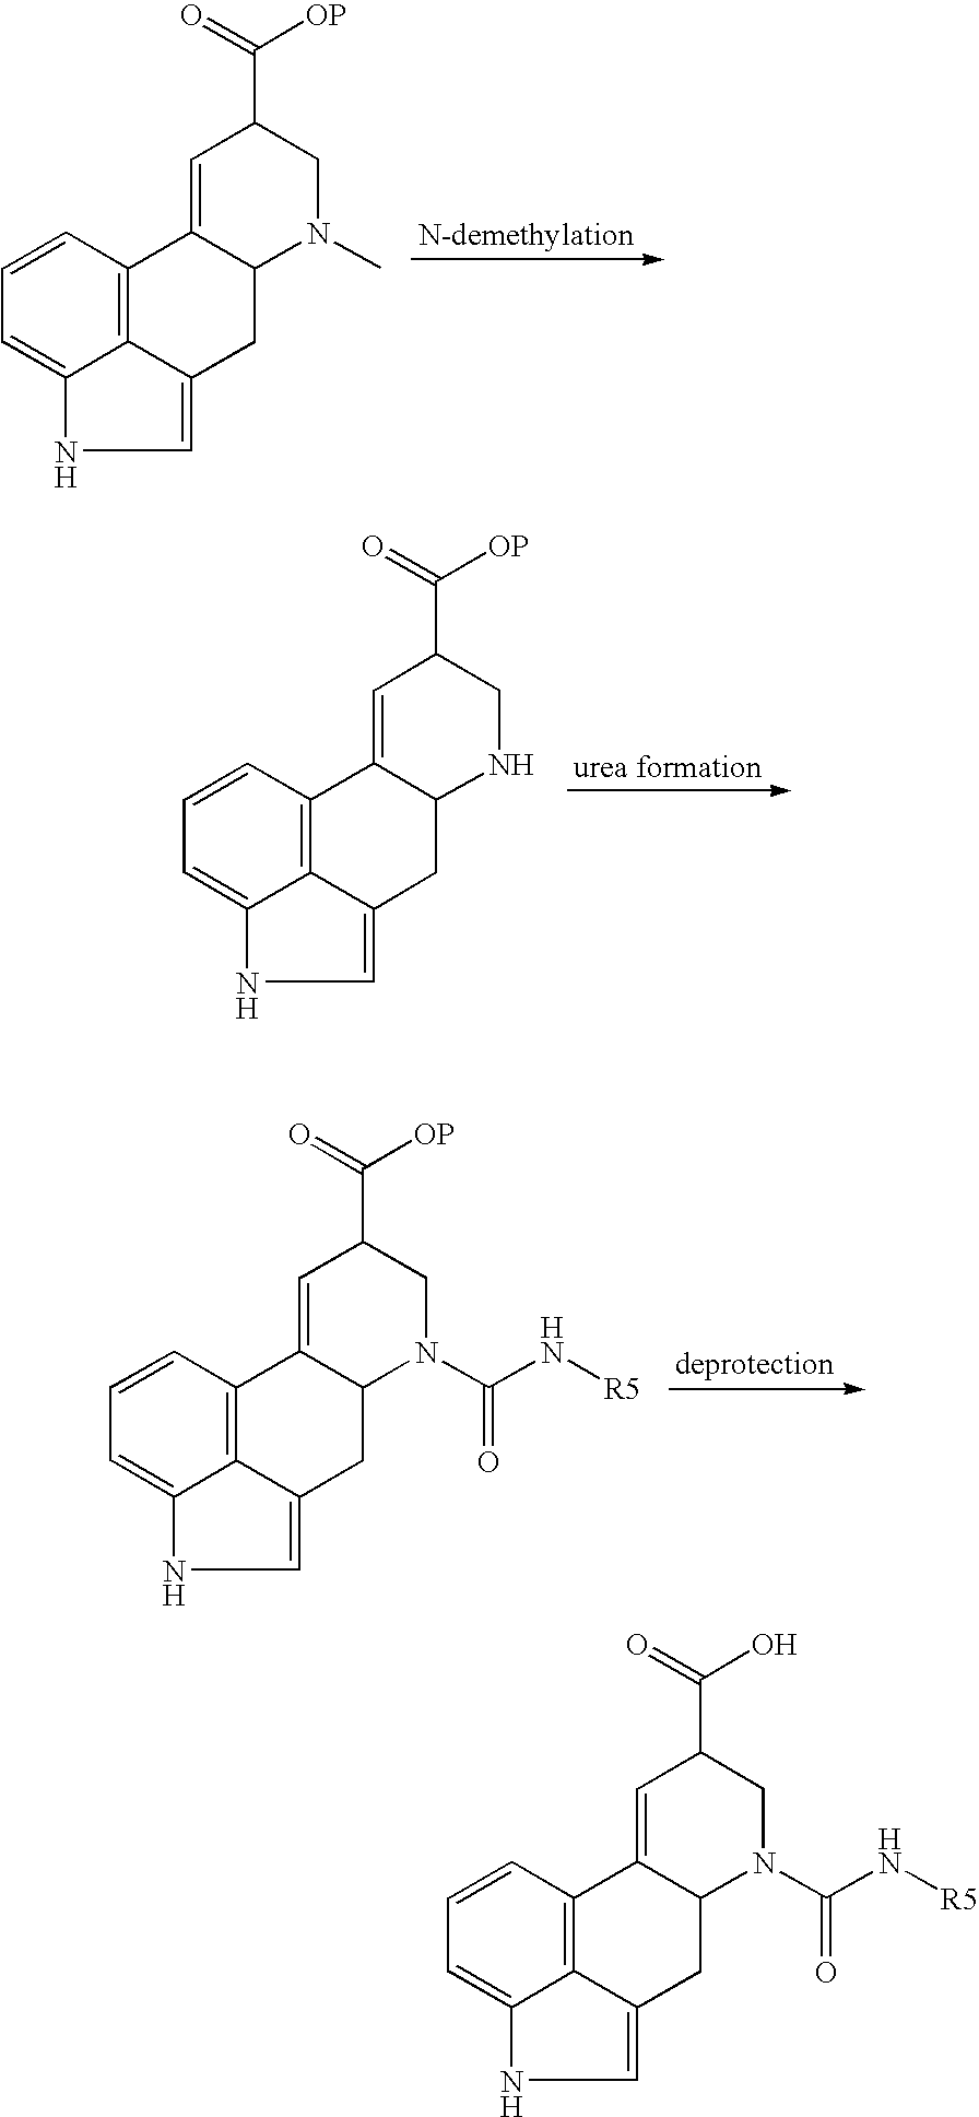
C1=CC=C2C3=C1C1=CC(C(=O)[OP])CN(C)C1CC3=CN2.C1=CC=C2C3=C1C1=CC(C(=O)[OP])CNC1CC3=CN2.C1=CC=C2C3=C1C1=CC(C(=O)[OP])CN(C(N[R5])=O)C1CC3=CN2.C1=CC=C2C3=C1C1=CC(C(=O)O)CN(C(N[R5])=O)C1CC3=CN2
